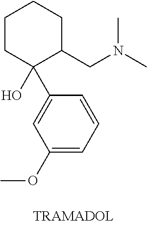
C1CC(O)(C2=CC(OC)=CC=C2)C(CN(C)C)CC1
